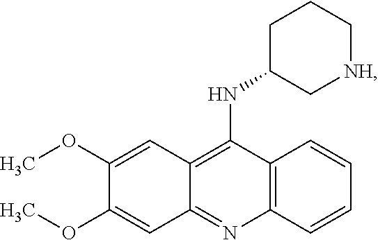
C12=C(N=C3C(=C1NC1C[NH]CCC1)C=C(OC)C(OC)=C3)C=CC=C2
